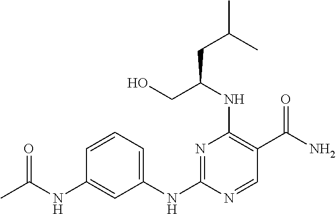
CC(NC1=CC(NC2=NC(NC(CO)CC(C)C)=C(C(N)=O)C=N2)=CC=C1)=O
